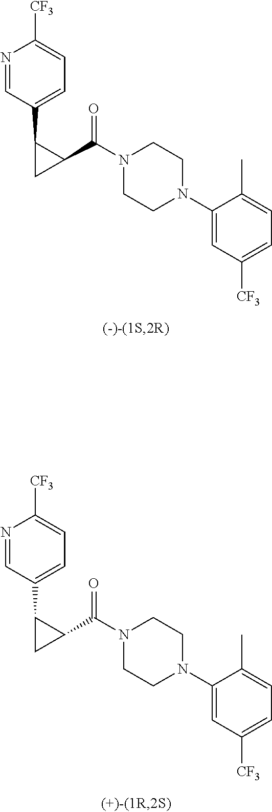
N1=CC(C2CC2C(N2CCN(C3=CC([CF3])=CC=C3C)CC2)=O)=CC=C1[CF3].N1=CC(C2CC2C(N2CCN(C3=CC([CF3])=CC=C3C)CC2)=O)=CC=C1[CF3]
